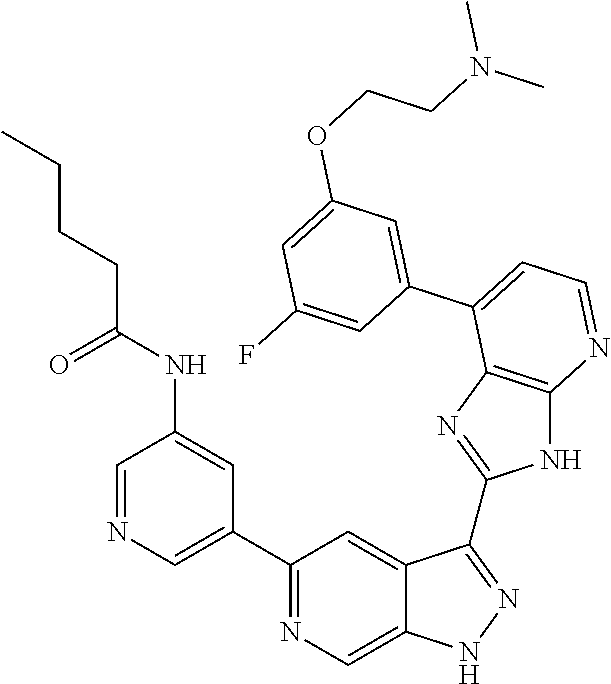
C1(C2=NC=C3C(=C2)C(C2=NC4=C(N2)N=CC=C4C2=CC(OCCN(C)C)=CC(F)=C2)=NN3)=CN=CC(NC(=O)CCCC)=C1
